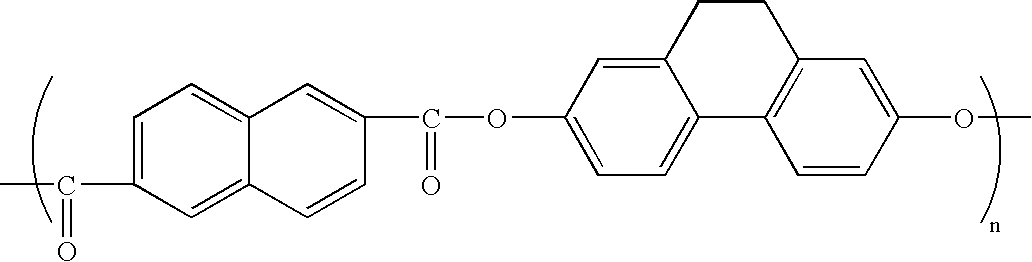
C1=C(C(C)=O)C=C2C(=C1)C=C(C(=O)OC1=CC=C3C(=C1)CCC1=C3C=CC(OC)=C1)C=C2
